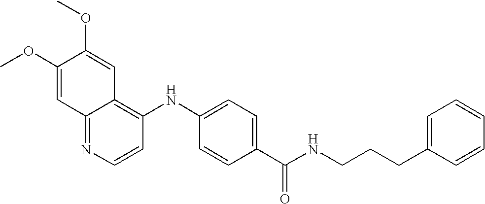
COC1=CC2=NC=CC(NC3=CC=C(C(NCCCC4=CC=CC=C4)=O)C=C3)=C2C=C1OC
